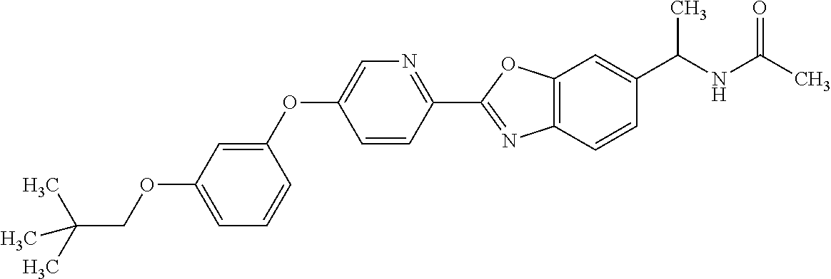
C1=C(OCC(C)(C)C)C=C(OC2=CN=C(C3=NC4=C(O3)C=C(C(NC(C)=O)C)C=C4)C=C2)C=C1
